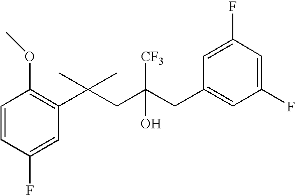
C1(F)=CC(C(CC(CC2=CC(F)=CC(F)=C2)(O)[CF3])(C)C)=C(OC)C=C1
